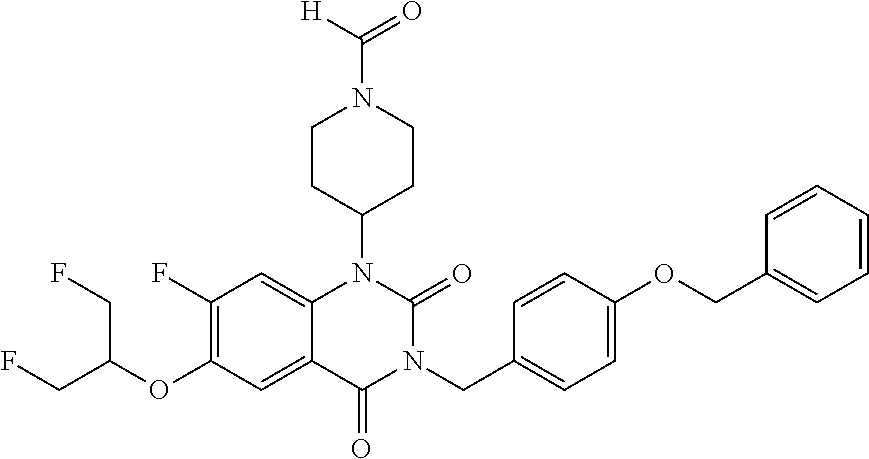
C12=CC(F)=C(OC(CF)CF)C=C1C(=O)N(CC1=CC=C(OCC3=CC=CC=C3)C=C1)C(=O)N2C1CCN(C([H])=O)CC1
